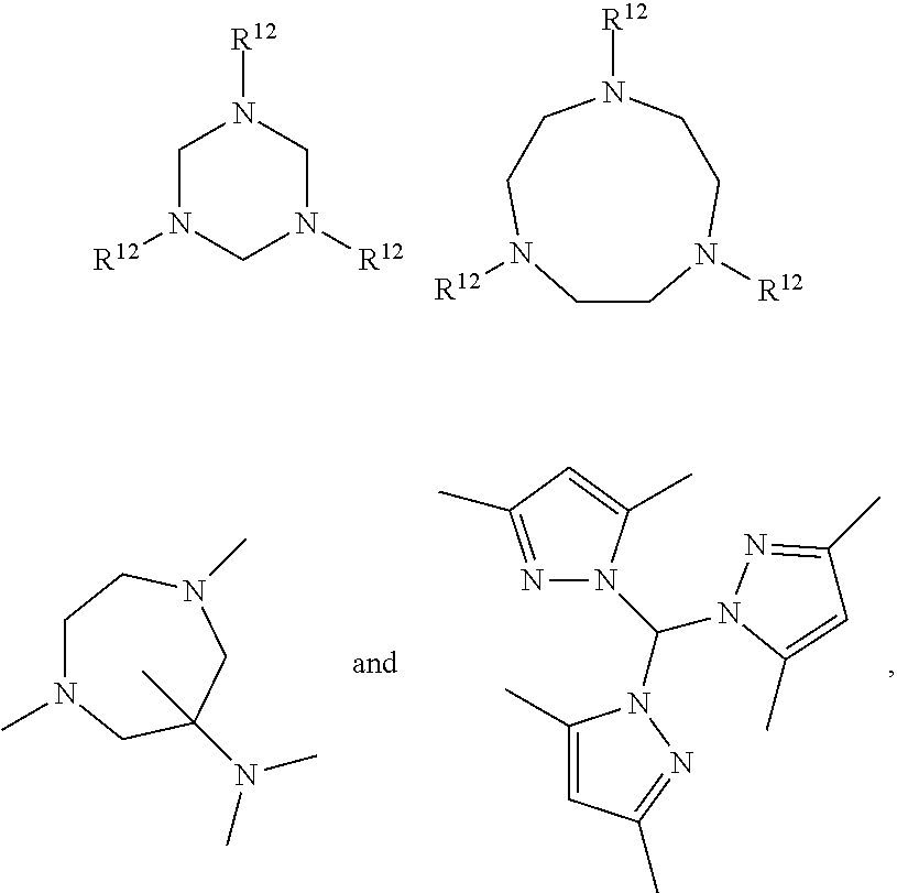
C1CN([R12])CCN([R12])CCN1[R12].C1N([R12])CN([R12])CN1[R12].C1N(C)CC(C)(N(C)C)CN(C)C1.N1=C(C)C=C(C)N1C(N1C(C)=CC(C)=N1)N1C(C)=CC(C)=N1
